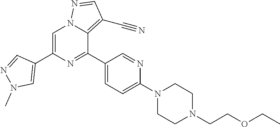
C1=C(C2=CN(C)N=C2)N=C(C2=CC=C(N3CCN(CCOCC)CC3)N=C2)C2=C(C#N)C=NN12
